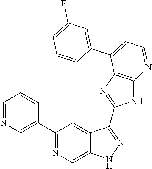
C1=NC=C(C2=NC=C3C(=C2)C(C2=NC4=C(N2)N=CC=C4C2=CC(F)=CC=C2)=NN3)C=C1
